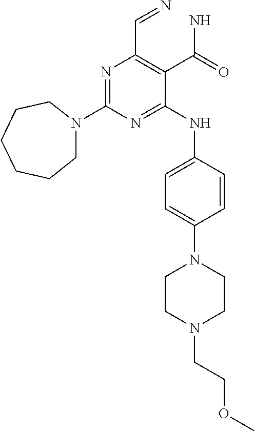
N1=C(N2CCCCCC2)N=C(NC2=CC=C(N3CCN(CCOC)CC3)C=C2)C(C(N)=O)=C1C=N
